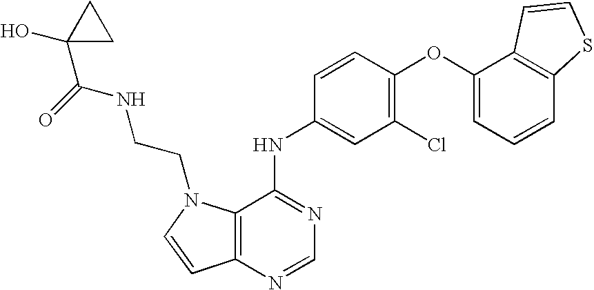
C12=C(N=CN=C1NC1=CC(Cl)=C(OC3=CC=CC4=C3C=CS4)C=C1)C=CN2CCNC(C1(O)CC1)=O
